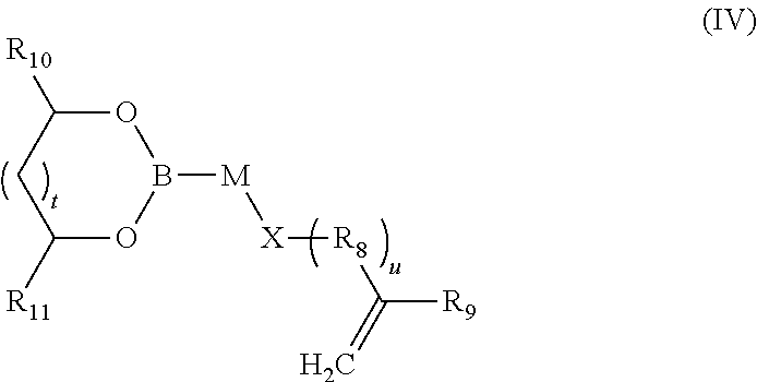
C1([R11])OB([M][X][R8]C(=C)[R9])OC([R10])C1
